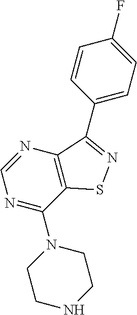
C12=C(SN=C1C1=CC=C(F)C=C1)C(N1CCNCC1)=NC=N2
